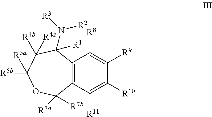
C12=C(C([R11])=C([R10])C([R9])=C1[R8])C([R7a])([R7b])OC([R5b])([R5a])C([R4b])([R4a])C2(N([R3])[R2])[R1]
